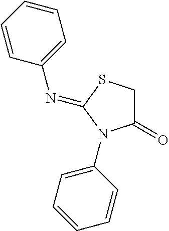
C1(=O)CSC(=NC2=CC=CC=C2)N1C1=CC=CC=C1
